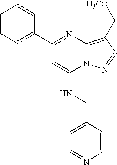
C1(C2=NC3=C(C[H3CO])C=NN3C(NCC3=CC=NC=C3)=C2)=CC=CC=C1
